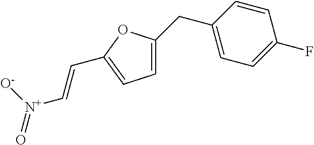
C1=C(CC2=CC=C(F)C=C2)OC(C=C[N+](=O)[O-])=C1
